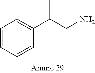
C1=CC(C(CN)C)=CC=C1
